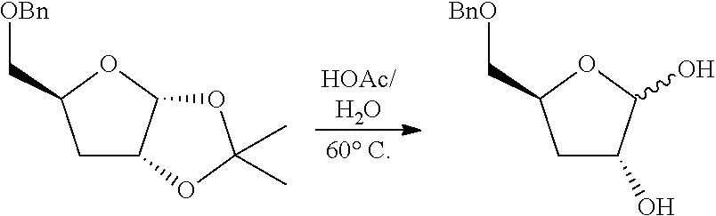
C1C2C(OC1C[OBn])OC(C)(C)O2.C1C(O)C(O)OC1C[BnO]
